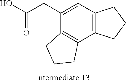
C12=C(C=C(CC(O)=O)C3=C1CCC3)CCC2
